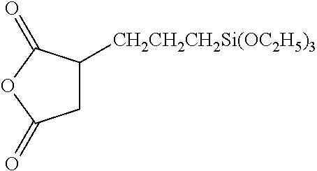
O1C(=O)CC([CH2CH2CH2Si(OC2H5)3])C1=O
